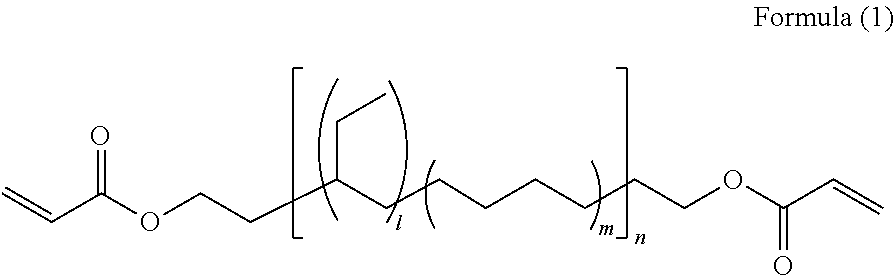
C=CC(OCCC(CC)CCCCCCCOC(C=C)=O)=O
